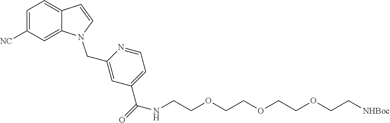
C1=C([NC])C=C2C(=C1)C=CN2CC1=CC(C(=O)NCCOCCOCCOCC[NHBoc])=CC=N1
